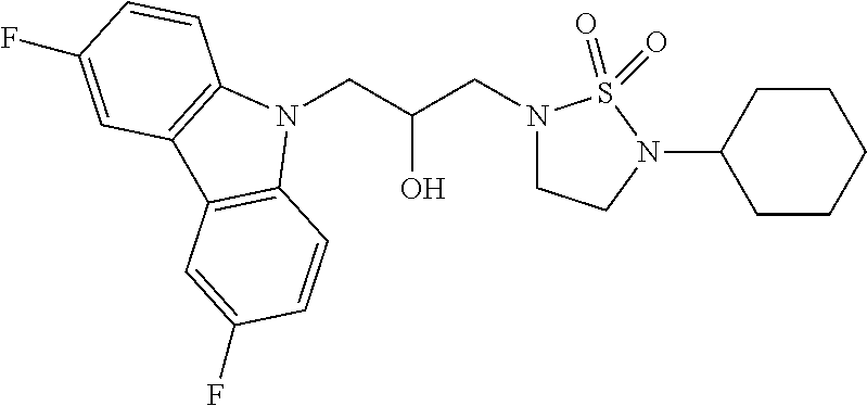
N1(CC(CN2CCN(C3CCCCC3)S2(=O)=O)O)C2=C(C3=C1C=CC(F)=C3)C=C(F)C=C2
